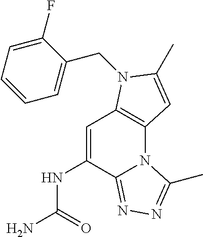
C1=C(NC(N)=O)C2=NN=C(C)N2C2=C1N(CC1=CC=CC=C1F)C(C)=C2
